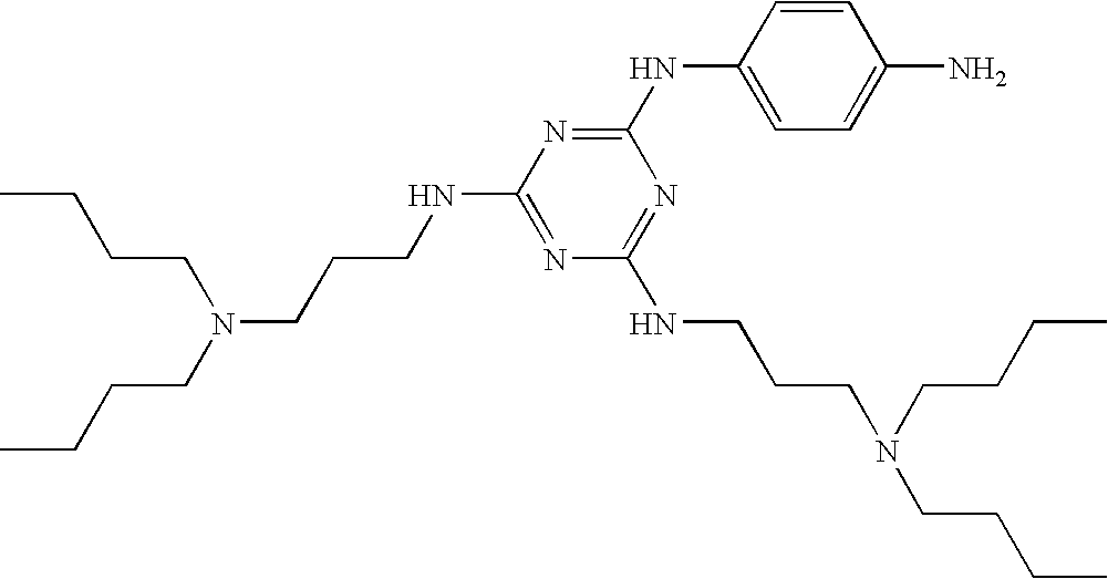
C1(NC2=NC(NCCCN(CCCC)CCCC)=NC(NCCCN(CCCC)CCCC)=N2)=CC=C(N)C=C1
